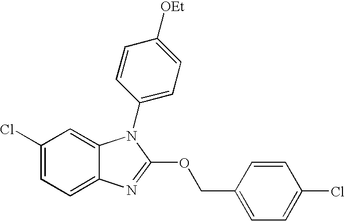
C1(Cl)=CC=C2C(=C1)N(C1=CC=C([OEt])C=C1)C(OCC1=CC=C(Cl)C=C1)=N2
